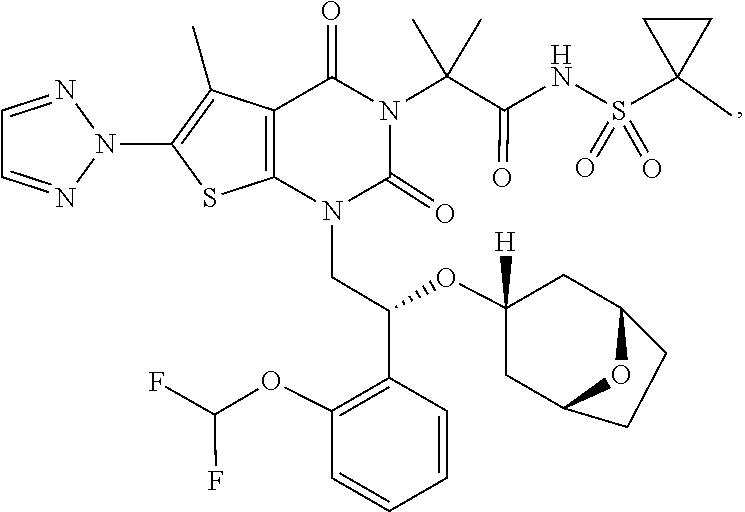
O(C(F)F)C1=C(C(OC2([H])CC3CCC(C2)O3)CN2C(=O)N(C(C(=O)NS(=O)(=O)C3(C)CC3)(C)C)C(=O)C3=C2SC(N2N=CC=N2)=C3C)C=CC=C1
